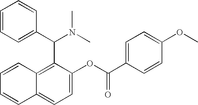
C1=CC2=CC=C(OC(C3=CC=C(OC)C=C3)=O)C(C(C3=CC=CC=C3)N(C)C)=C2C=C1
